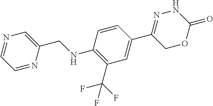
C1=C(CNC2=C(C(F)(F)F)C=C(C3=NNC(=O)OC3)C=C2)N=CC=N1
